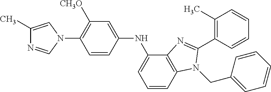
C1(C)=CN(C2=C([CH3O])C=C(NC3=CC=CC4=C3N=C(C3=C(C)C=CC=C3)N4CC3=CC=CC=C3)C=C2)C=N1
